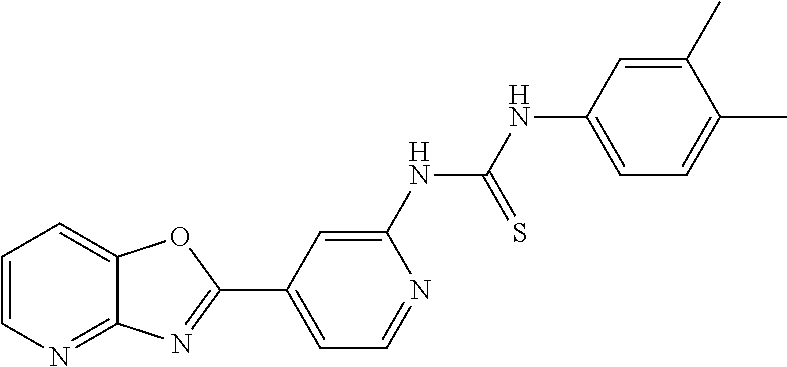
C1=CN=C2C(=C1)OC(C1=CC=NC(NC(NC3=CC=C(C)C(C)=C3)=S)=C1)=N2
